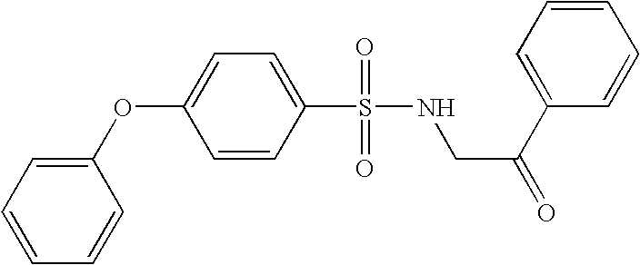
C1(S(=O)(=O)NCC(C2=CC=CC=C2)=O)=CC=C(OC2=CC=CC=C2)C=C1
